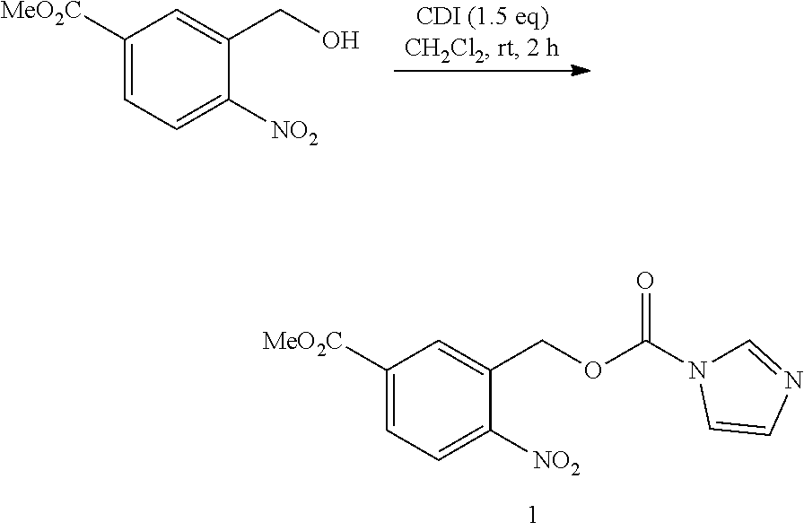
C1([MeO2C])=CC=C([NO2])C(COC(=O)N2C=NC=C2)=C1.C1([MeO2C])=CC=C([NO2])C(CO)=C1
